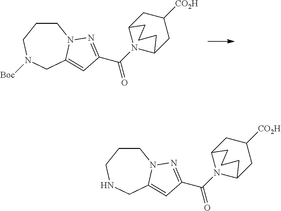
C1CCN([Boc])CC2=CC(C(=O)N3C4CC([CO2H])CC3CCC4)=NN12.C1CCNCC2=CC(C(=O)N3C4CC([CO2H])CC3CCC4)=NN12
